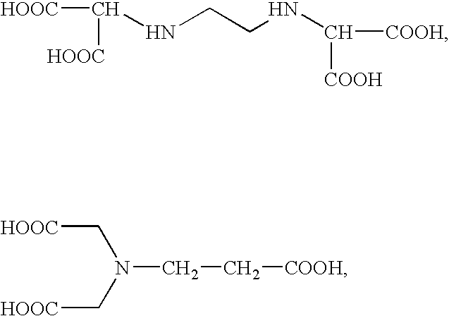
[HOOC]C([HOOC])NCCNC([COOH])[COOH].N(CC[COOH])(C[HOOC])C[HOOC]
